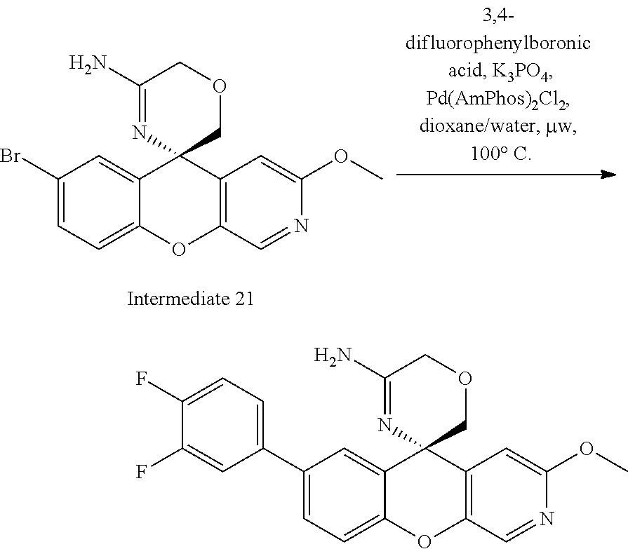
C1(N)=NC2(COC1)C1=CC(Br)=CC=C1OC1=C2C=C(OC)N=C1.C1(N)=NC2(COC1)C1=CC(C3=CC=C(F)C(F)=C3)=CC=C1OC1=C2C=C(OC)N=C1
